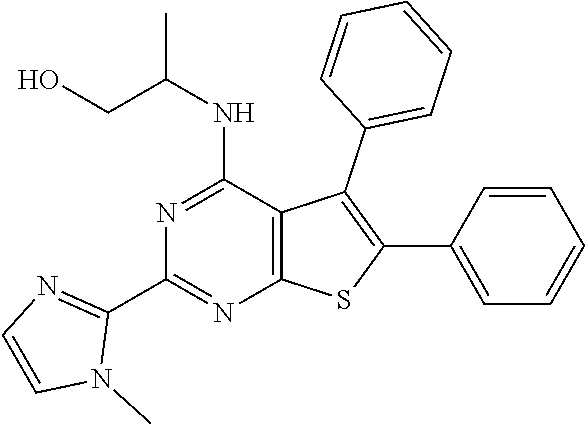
C12=C(C(NC(CO)C)=NC(C3=NC=CN3C)=N1)C(C1=CC=CC=C1)=C(C1=CC=CC=C1)S2
